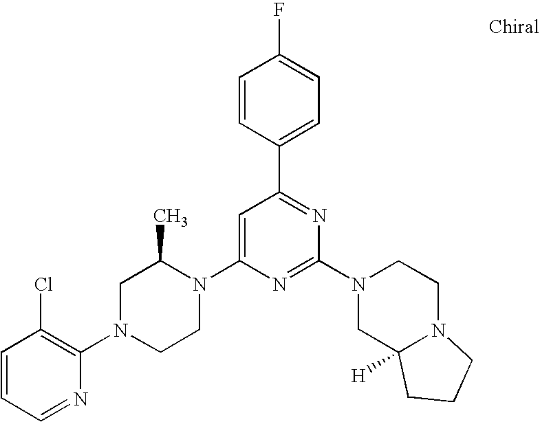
C1=CC=NC(N2CCN(C3=CC(C4=CC=C(F)C=C4)=NC(N4CC5([H])N(CC4)CCC5)=N3)C(C)C2)=C1Cl
